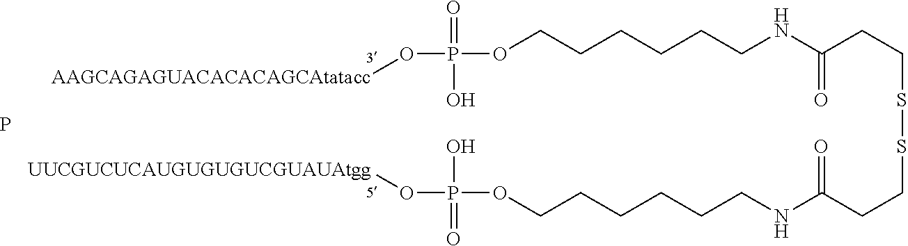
C(SSCCC(=O)NCCCCCCOP(O)(=O)O[UUCGUCUCAUGUGUGUCGUAUAtgg])CC(=O)NCCCCCCOP(=O)(O[AAGCAGAGUACACACAGCAtatacc])O.P
